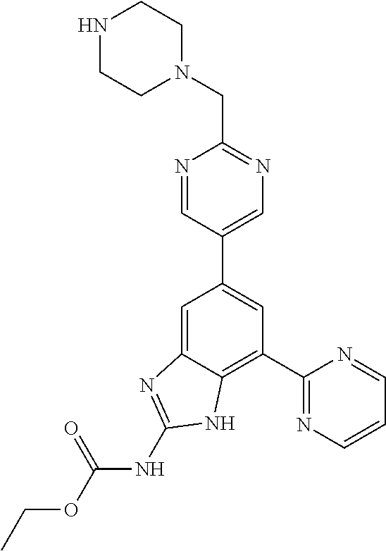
C1=C2C(=C(C3=NC=CC=N3)C=C1C1=CN=C(CN3CCNCC3)N=C1)NC(NC(OCC)=O)=N2
